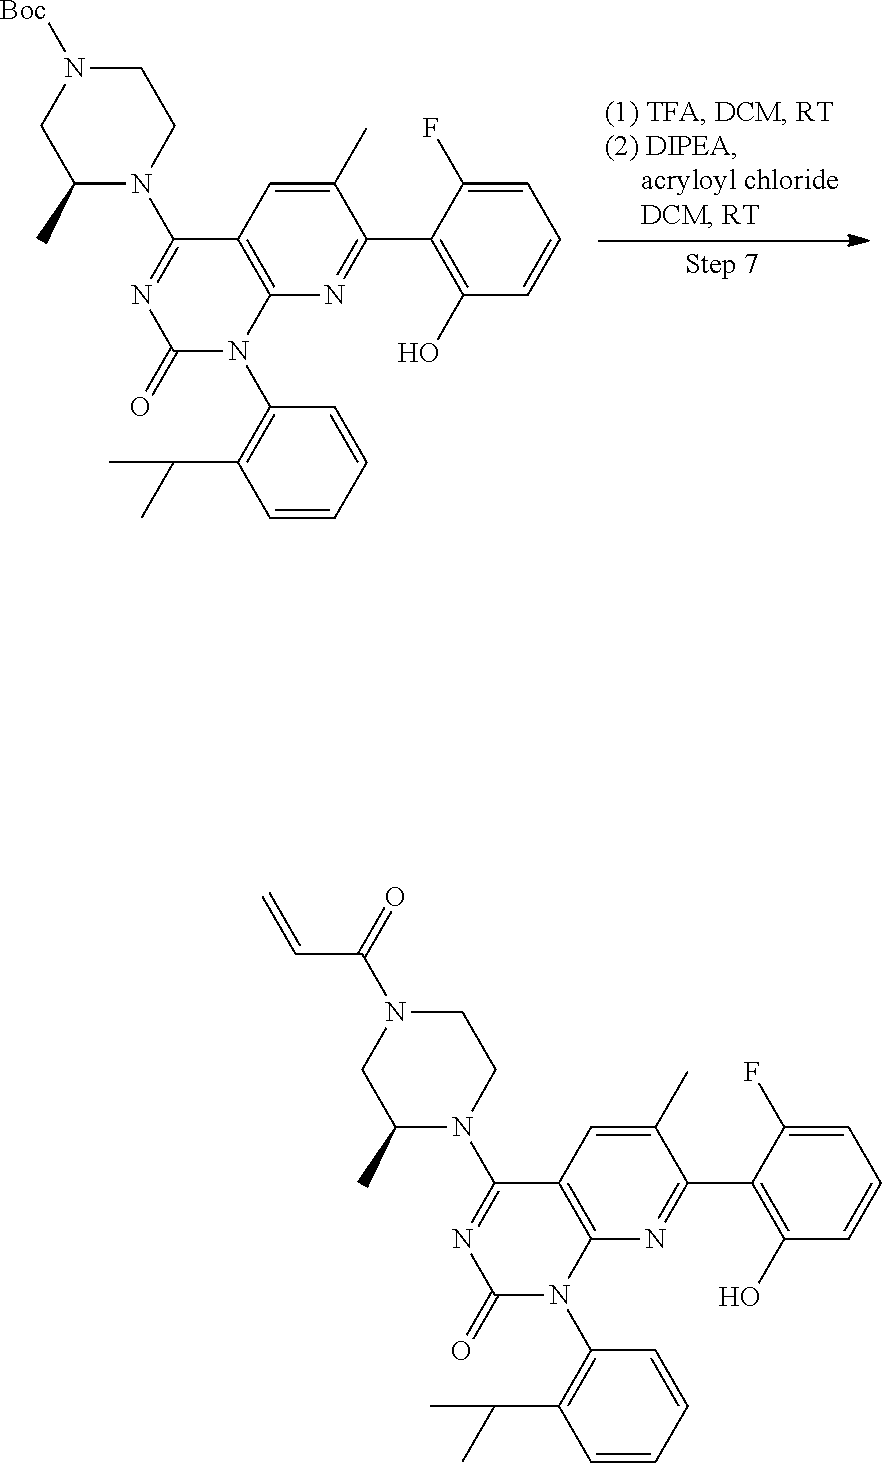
C12=C(N=C(C3=C(O)C=CC=C3F)C(C)=C1)N(C1=C(C(C)C)C=CC=C1)C(=O)N=C2N1CCN([Boc])CC1C.C12=C(N=C(C3=C(O)C=CC=C3F)C(C)=C1)N(C1=C(C(C)C)C=CC=C1)C(=O)N=C2N1CCN(C(=O)C=C)CC1C
